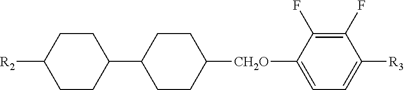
C1CC(C2CCC([CH2O]C3=CC=C([R3])C(F)=C3F)CC2)CCC1[R2]
